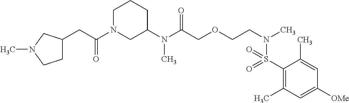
C1N(C(CC2CCN(C)C2)=O)CC(N(C(COCCN(C)S(C2=C(C)C=C([OMe])C=C2C)(=O)=O)=O)C)CC1
